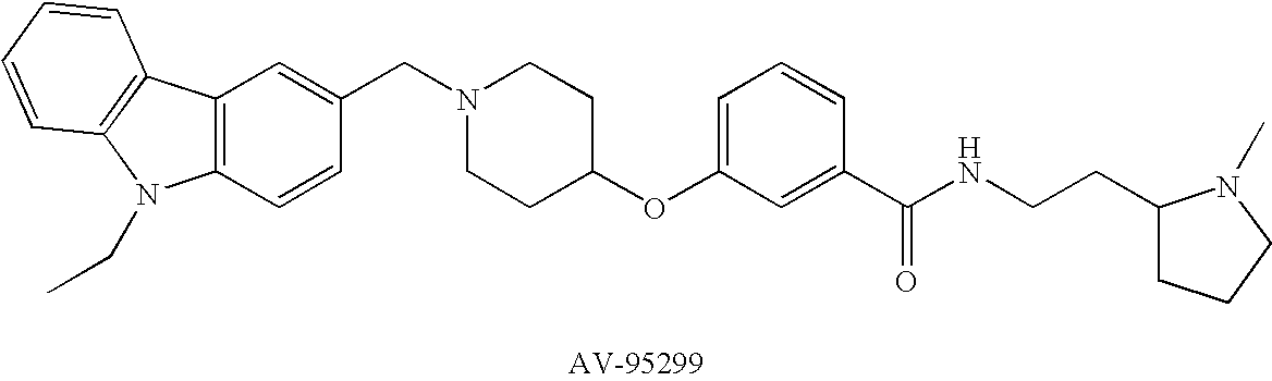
C12=C(C=CC(CN3CCC(OC4=CC=CC(C(NCCC5CCCN5C)=O)=C4)CC3)=C1)N(CC)C1=C2C=CC=C1
